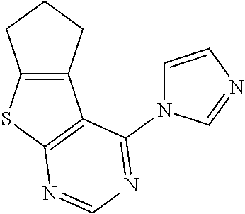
C12=C(CCC1)C1=C(S2)N=CN=C1N1C=CN=C1
